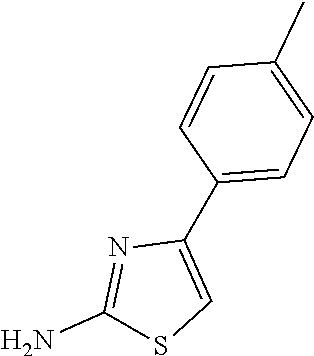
C1(N)=NC(C2=CC=C(C)C=C2)=CS1
